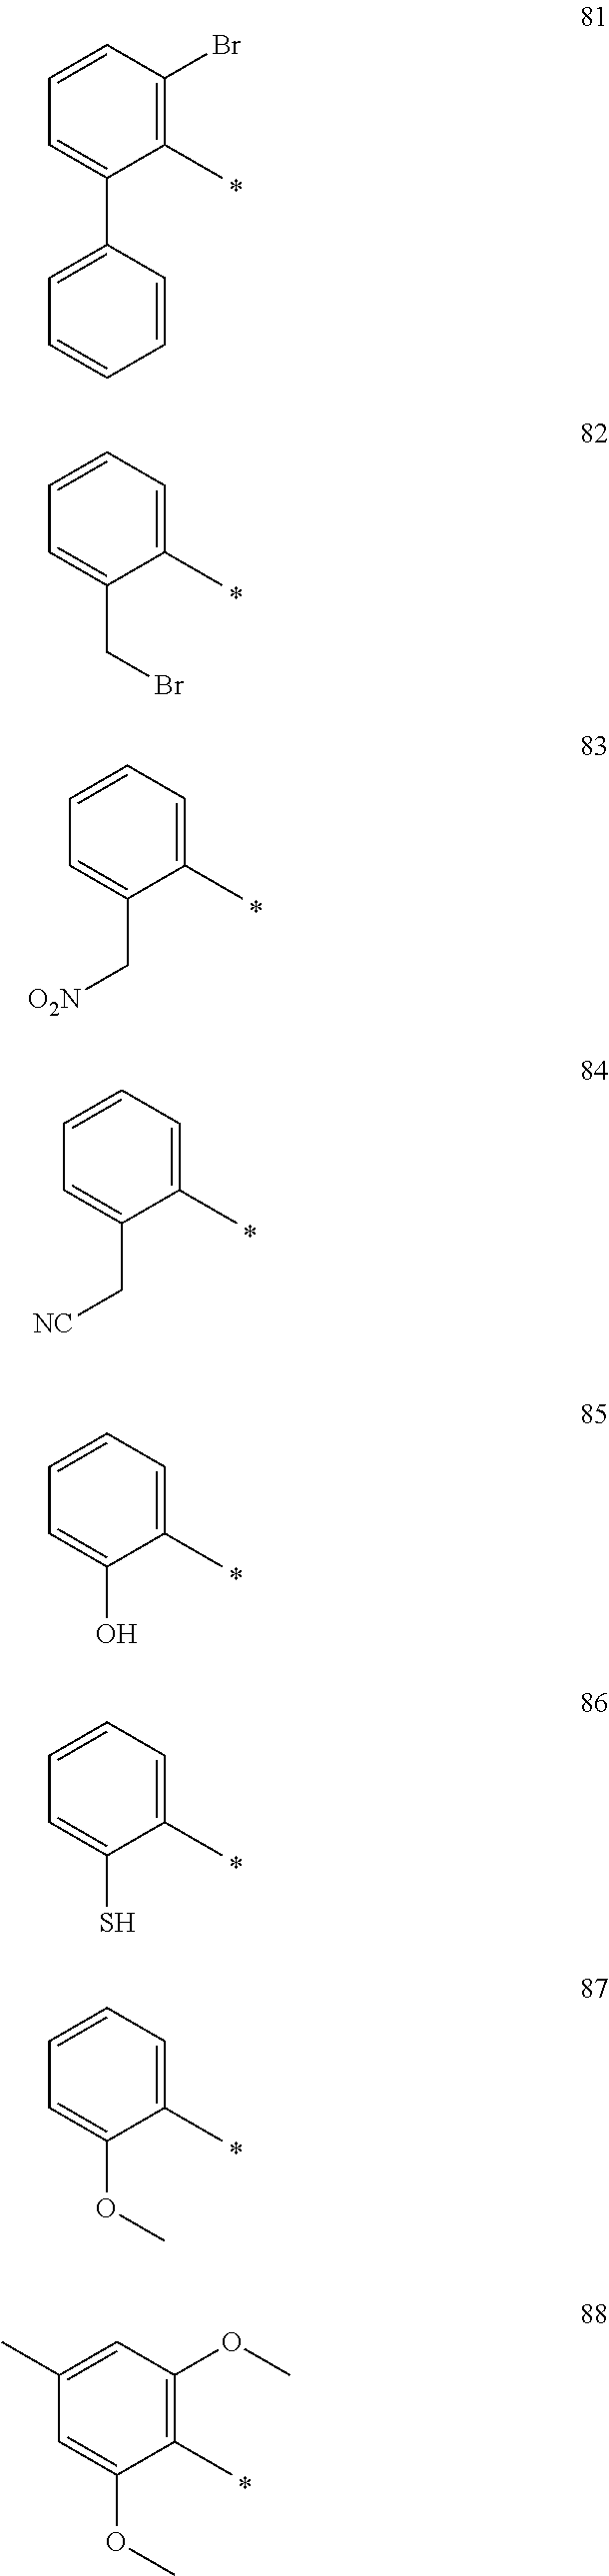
C1(C)=C(Br)C=CC=C1C1=CC=CC=C1.C1(C)=CC=CC=C1CBr.C1(C)=CC=CC=C1C[O2N].C1(C)=CC=CC=C1C[NC].C1(C)=CC=CC=C1O.C1(C)=CC=CC=C1S.C1(C)=CC=CC=C1OC.C1(C)=C(OC)C=C(C)C=C1OC
